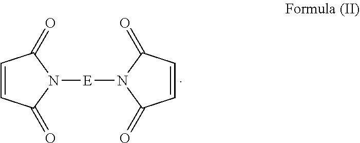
C1=CC(=O)N([E]N2C(=O)C=CC2=O)C1=O
